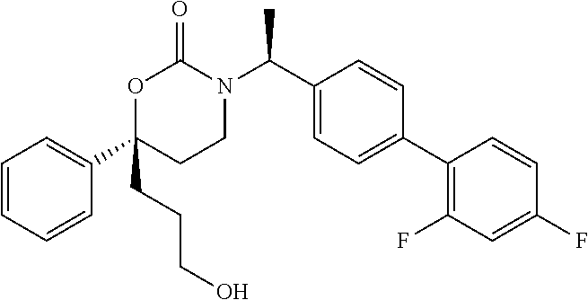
C1(C2(CCCO)CCN(C(C3=CC=C(C4=C(F)C=C(F)C=C4)C=C3)C)C(=O)O2)=CC=CC=C1
